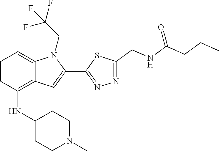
N1=C(C2=CC3=C(NC4CCN(C)CC4)C=CC=C3N2CC(F)(F)F)SC(CNC(CCC)=O)=N1
